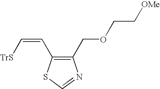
C1(COCC[OMe])=C(C=C[TrS])SC=N1
